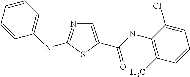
C1=C(C(NC2=C(C)C=CC=C2Cl)=O)SC(NC2=CC=CC=C2)=N1
